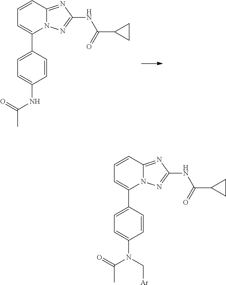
C1(C2=CC=CC3=NC(NC(=O)C4CC4)=NN23)=CC=C(NC(C)=O)C=C1.C1(C2=CC=CC3=NC(NC(=O)C4CC4)=NN23)=CC=C(N(C(C)=O)C[Ar])C=C1
